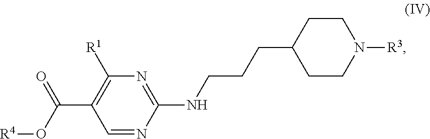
C1=NC(NCCCC2CCN([R3])CC2)=NC([R1])=C1C(O[R4])=O
